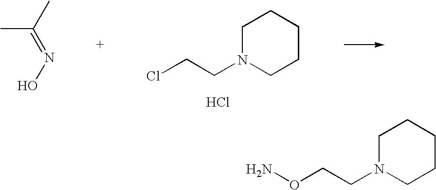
CC(C)=NO.C1N(CCCl)CCCC1.Cl.C1N(CCON)CCCC1
